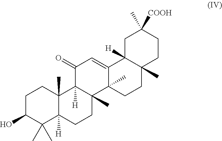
C1C(O)C(C)(C)C2([H])C(C)(C1)C1([H])C(C)(CC2)C2(C)C(=CC1=O)C1([H])C(C)(CC2)CCC(C)([COOH])C1
